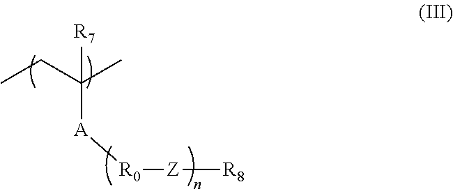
C(C)(CC)([R7])[A][R0][Z][R8]
